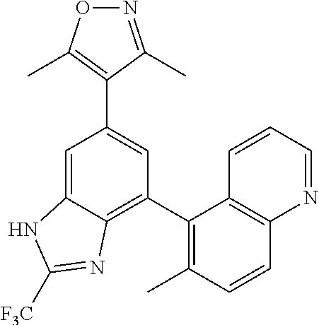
C1=C2C(=C(C3=C(C)C=CC4=C3C=CC=N4)C=C1C1=C(C)ON=C1C)N=C([F3C])N2
